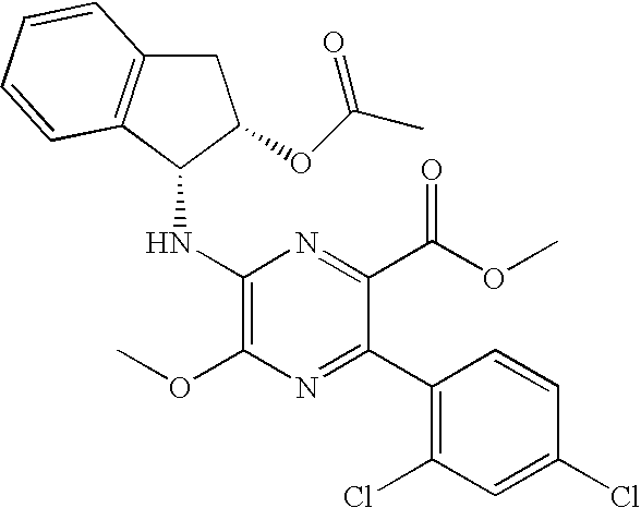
C1(NC2C3=C(CC2OC(C)=O)C=CC=C3)=C(OC)N=C(C2=C(Cl)C=C(Cl)C=C2)C(C(OC)=O)=N1
